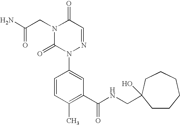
NC(CN1C(=O)N(C2=CC(C(NCC3(O)CCCCCC3)=O)=C(C)C=C2)N=CC1=O)=O
